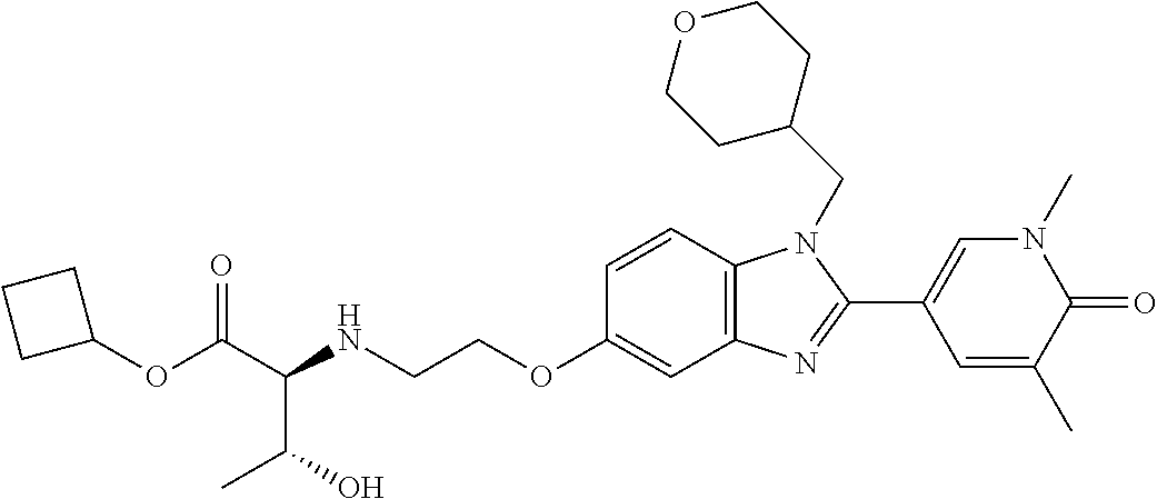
C1=CC2=C(C=C1OCCNC(C(OC1CCC1)=O)C(O)C)N=C(C1=CN(C)C(=O)C(C)=C1)N2CC1CCOCC1
